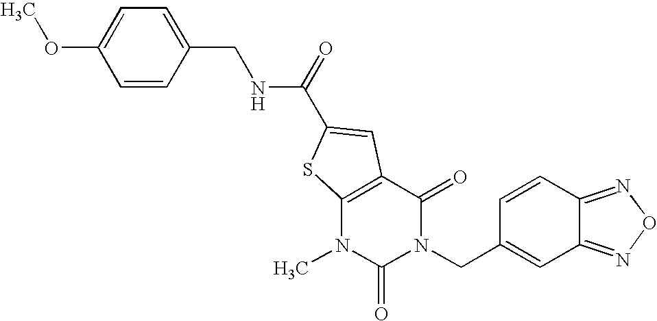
COC1=CC=C(CNC(=O)C2=CC3=C(N(C)C(=O)N(CC4=CC5=NON=C5C=C4)C3=O)S2)C=C1
